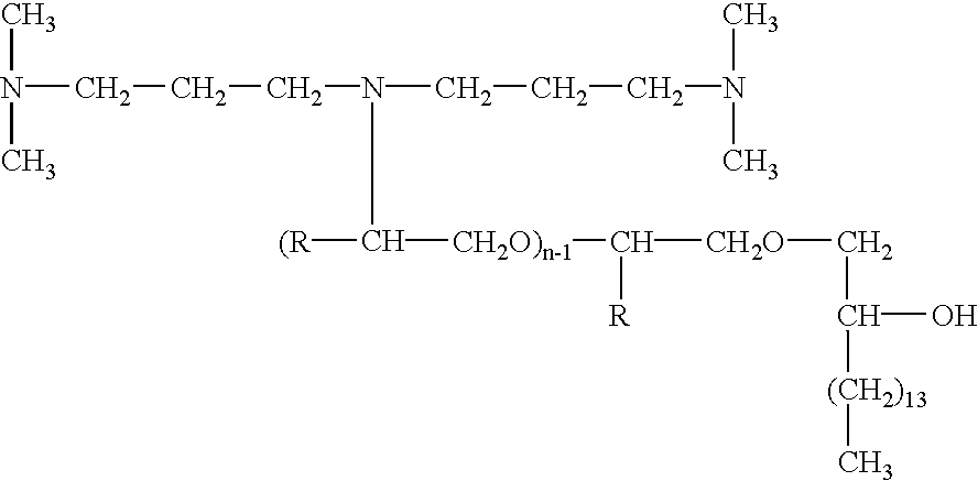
N(CCCN(CCCN(C)C)C([CH2O)n-1]C([CH2O]CC(O)[(CH2)13]C)[R])[(R])(C)C
